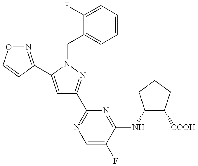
C1=C(C2=NOC=C2)N(CC2=CC=CC=C2F)N=C1C1=NC=C(F)C(NC2C([COOH])CCC2)=N1
